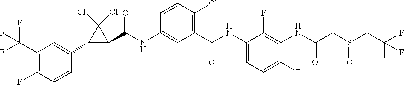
C1(C(NC2=CC(C(NC3=CC=C(F)C(NC(=O)CS(CC(F)(F)F)=O)=C3F)=O)=C(Cl)C=C2)=O)C(Cl)(Cl)C1C1=CC(C(F)(F)F)=C(F)C=C1
